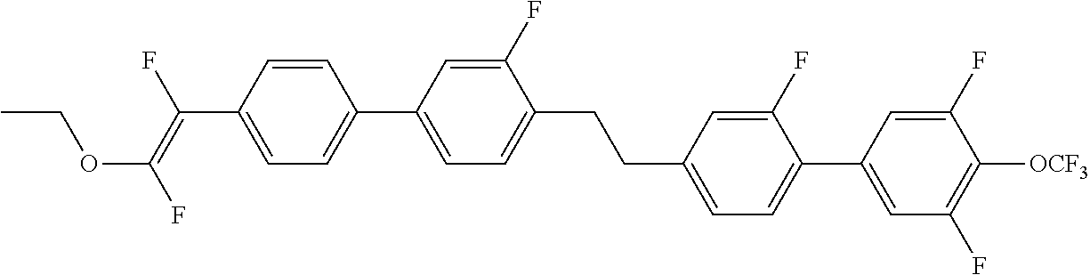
C(C1=CC=C(C2=CC(F)=C([OCF3])C(F)=C2)C(F)=C1)CC1=CC=C(C2=CC=C(C(=C(F)OCC)F)C=C2)C=C1F
